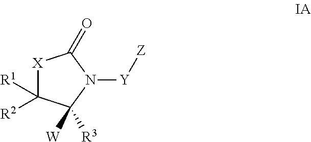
[X]1C([R1])([R2])C([W])([R3])N([Y][Z])C1=O
